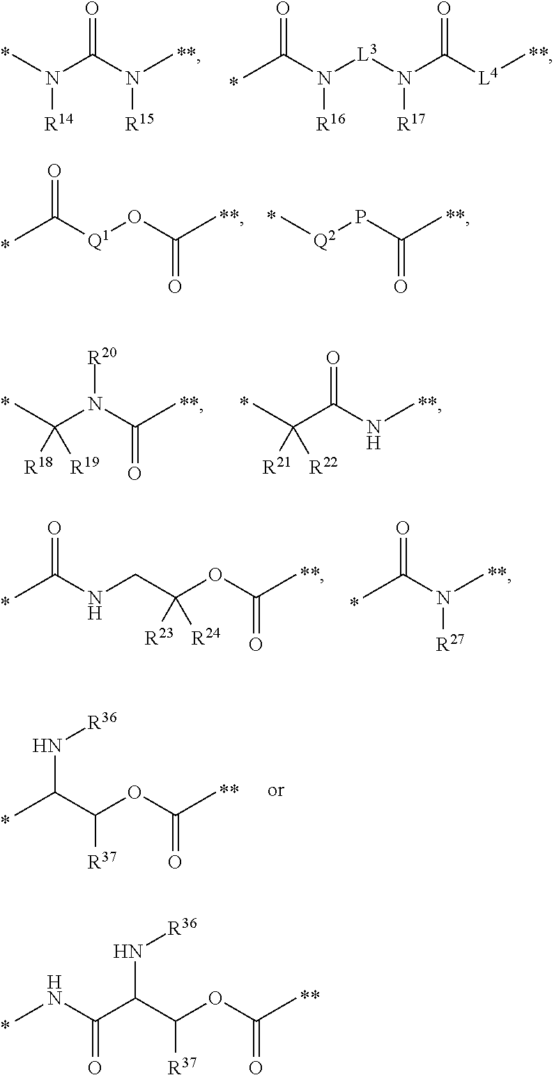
N(C(C(C(OC(C)=O)[R37])N[R36])=O)C.CN(C(N(C)[R15])=O)[R14].C(N([L3]N(C([L4]C)=O)[R17])[R16])(C)=O.CC([Q1]OC(C)=O)=O.C[Q2]PC(C)=O.CC(N(C(C)=O)[R20])([R18])[R19].CC(C(NC)=O)([R21])[R22].C(NCC(OC(C)=O)([R23])[R24])(C)=O.CC(N(C)[R27])=O.CC(C(OC(C)=O)[R37])N[R36]
